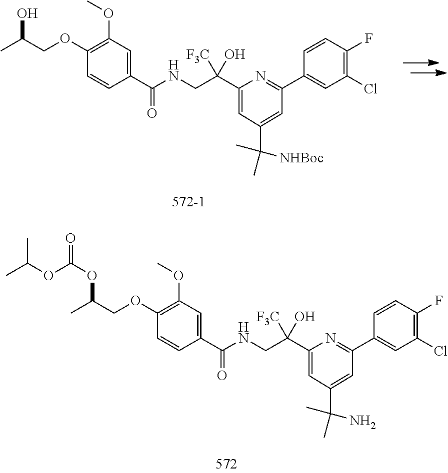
C1(C(NCC(C2=CC(C(C)([NHBoc])C)=CC(C3=CC(Cl)=C(F)C=C3)=N2)([F3C])O)=O)=CC(OC)=C(OCC(C)O)C=C1.C1(C(NCC(C2=CC(C(C)(N)C)=CC(C3=CC(Cl)=C(F)C=C3)=N2)([F3C])O)=O)=CC(OC)=C(OCC(C)OC(OC(C)C)=O)C=C1
